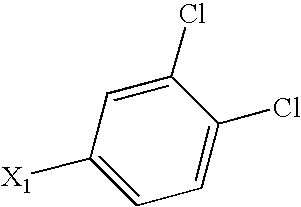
C1([X1])=CC=C(Cl)C(Cl)=C1
